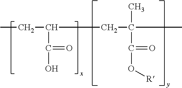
CCC(CC(C)(C)C(O[R])=O)C(O)=O
